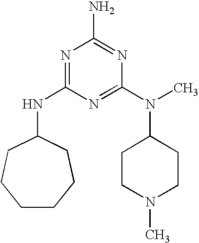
C1CCCC(NC2=NC(N)=NC(N(C)C3CCN(C)CC3)=N2)CC1
